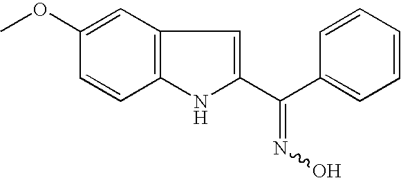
C12=C(NC(C(C3=CC=CC=C3)=NO)=C1)C=CC(OC)=C2
